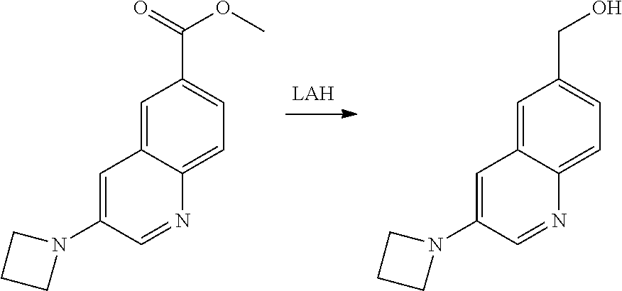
C1=C(N2CCC2)C=NC2=CC=C(C(OC)=O)C=C12.C1=C(N2CCC2)C=NC2=CC=C(CO)C=C12
